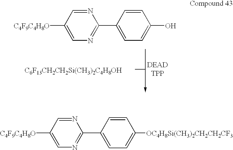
[C6F13CH2CH2Si(CH3)2C4H8OH].[C4F9C4H8O]C1=CN=C(C2=CC=C(O)C=C2)N=C1.[C4F9C4H8O]C1=CN=C(C2=CC=C([OC4H8Si(CH3)2CH2CH2CF3])C=C2)N=C1
